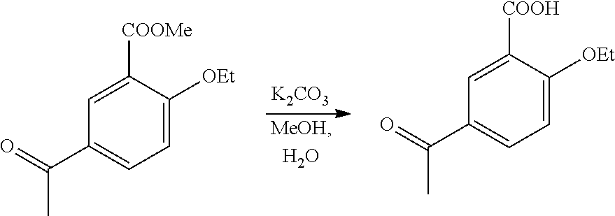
[K2CO3].C1=C([OEt])C([COOMe])=CC(C(=O)C)=C1.C1=C([OEt])C([COOH])=CC(C(=O)C)=C1
